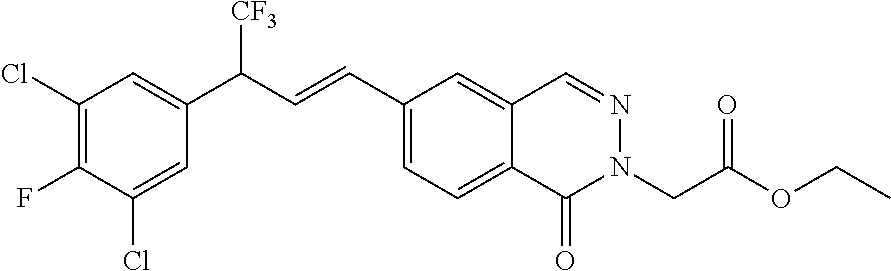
C1(Cl)=C(F)C(Cl)=CC(C(C=CC2=CC=C3C(=C2)C=NN(CC(=O)OCC)C3=O)[CF3])=C1
